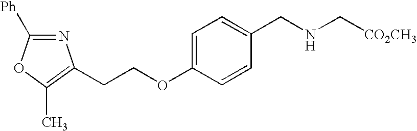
N1=C([Ph])OC(C)=C1CCOC1=CC=C(CNC[CO2CH3])C=C1
